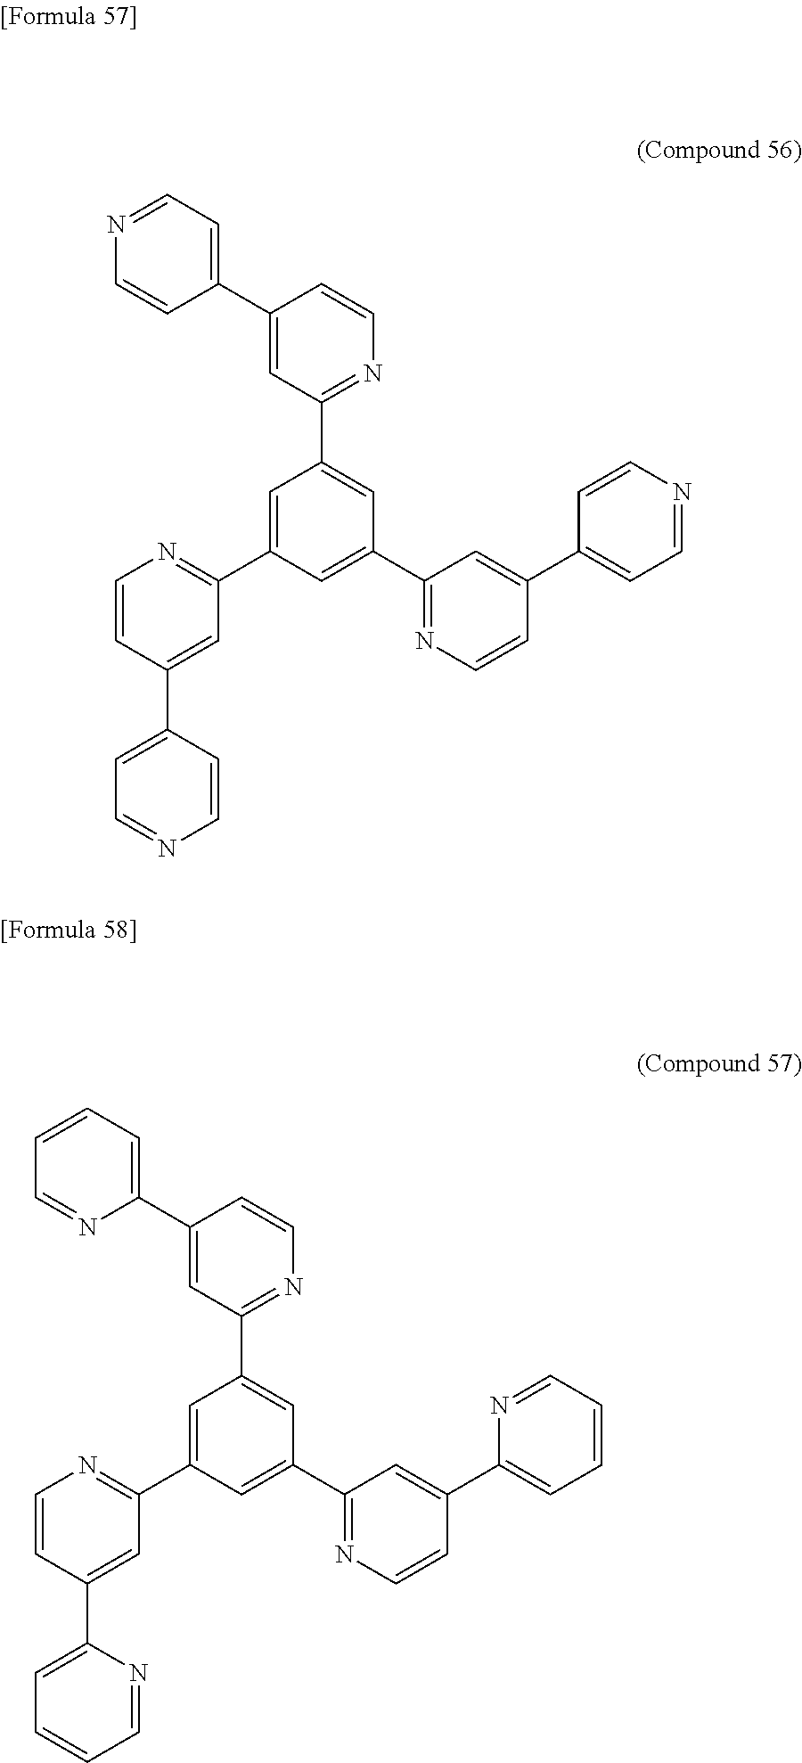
N1=CC=C(C2=CC(C3=CC(C4=NC=CC(C5=CC=NC=C5)=C4)=CC(C4=NC=CC(C5=CC=NC=C5)=C4)=C3)=NC=C2)C=C1.C1=CC=C(C2=CC(C3=CC(C4=NC=CC(C5=CC=CC=N5)=C4)=CC(C4=NC=CC(C5=CC=CC=N5)=C4)=C3)=NC=C2)N=C1
